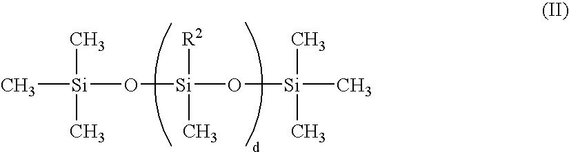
C[Si](O[Si]([R2])(C)O[Si](C)(C)C)(C)C
